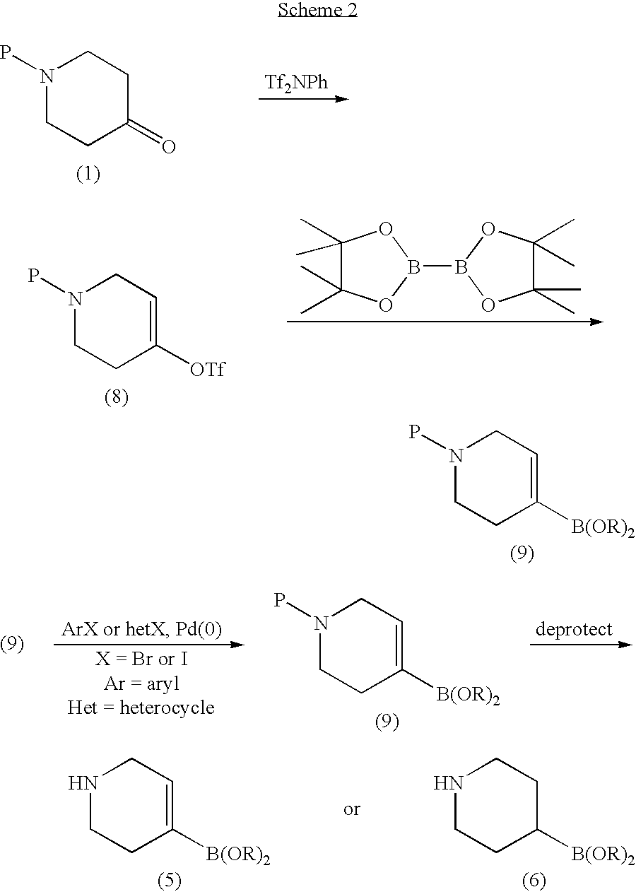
N1(P)CCC(=O)CC1.[Tf2NPh].N1(P)CCC([OTf])=CC1.B1(B2OC(C)(C)C(C)(C)O2)OC(C)(C)C(C)(C)O1.N1(P)CCC([B(OR)2])=CC1.N1(P)CCC([B(OR)2])=CC1.N1CCC([B(OR)2])=CC1.N1CCC([B(OR)2])CC1
